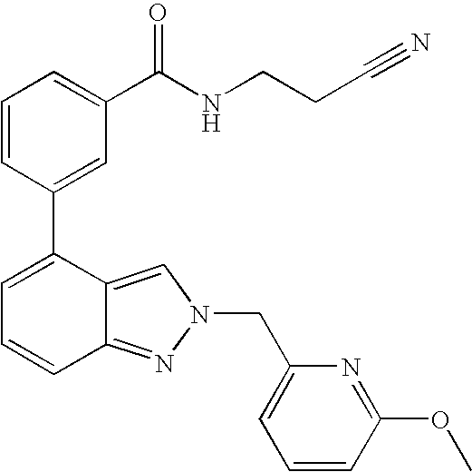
C1=CC(C2=CC=CC3=NN(CC4=CC=CC(OC)=N4)C=C23)=CC(C(NCCC#N)=O)=C1
